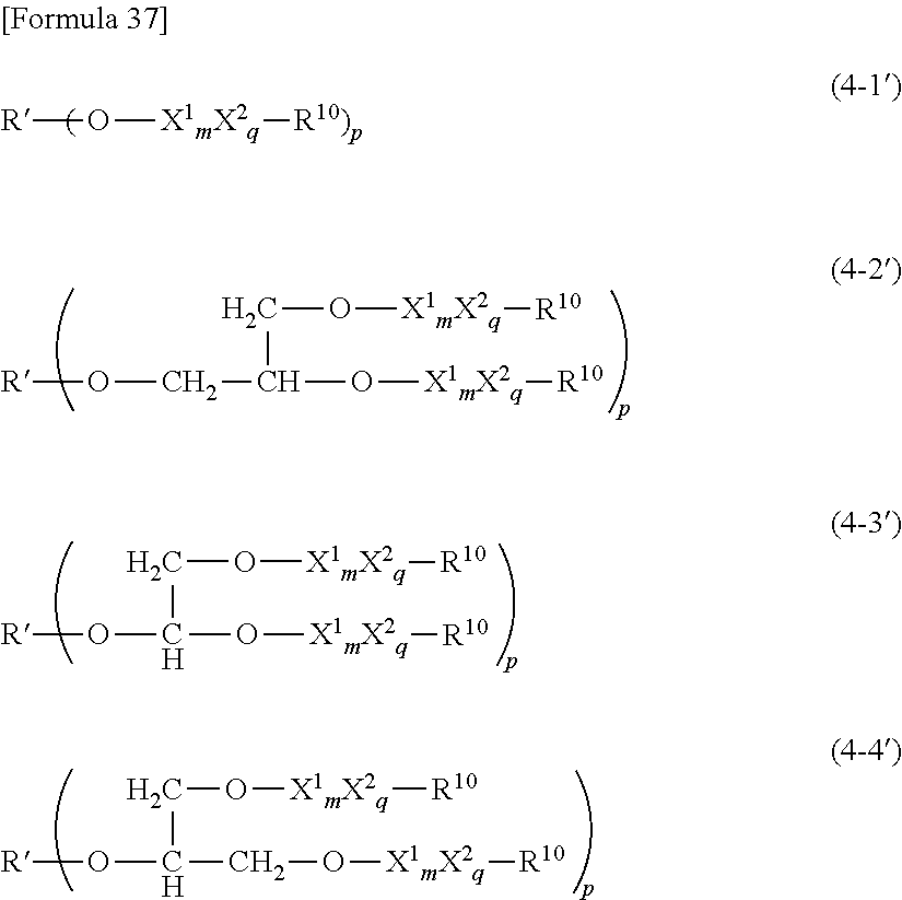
[R]OCC(O[X1mX2q][R10])CO[X1mX2q][R10].O(C(O[X1mX2q][R10])CO[X1mX2q][R10])[R].O(C(CO[X1mX2q][R10])CO[X1mX2q][R10])[R].[R]O[X1mX2q][R10)p]
